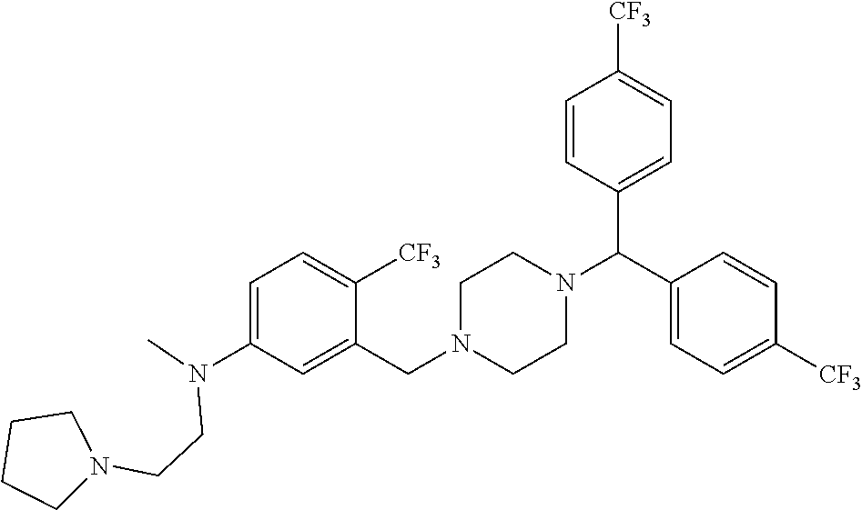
C1=C(N(C)CCN2CCCC2)C=C(CN2CCN(C(C3=CC=C([CF3])C=C3)C3=CC=C([CF3])C=C3)CC2)C([CF3])=C1
